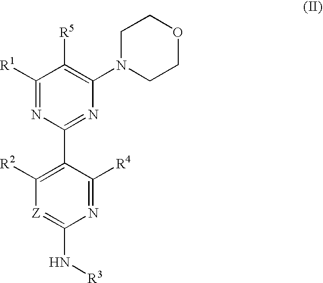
C1([R1])=NC(C2=C([R2])[Z]=C(N[R3])N=C2[R4])=NC(N2CCOCC2)=C1[R5]
